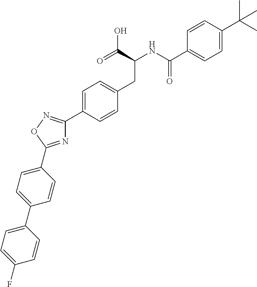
C1=CC(C(NC(CC2=CC=C(C3=NOC(C4=CC=C(C5=CC=C(F)C=C5)C=C4)=N3)C=C2)C(=O)O)=O)=CC=C1C(C)(C)C
